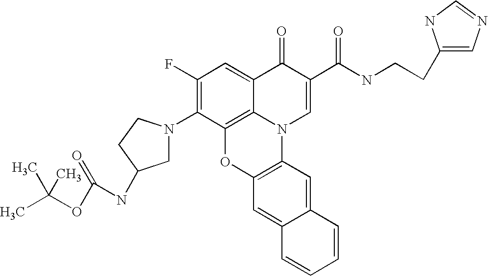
C1(F)=C(N2CC(NC(=O)OC(C)(C)C)CC2)C2=C3C(=C1)C(=O)C(C(NCCC1=CN=CN1)=O)=CN3C1=C(O2)C=C2C(=C1)C=CC=C2
